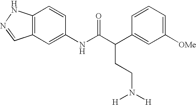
C12=C(C=C(NC(C(C3=CC([OMe])=CC=C3)CCN([H])[H])=O)C=C1)C=NN2
